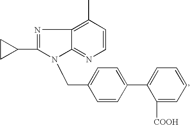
N1=C2N(CC3=CC=C(C4=CC=CC=C4[COOH])C=C3)C(C3CC3)=NC2=C(C)C=C1
